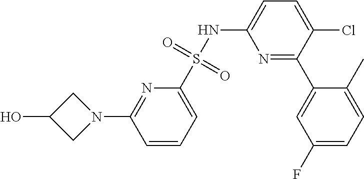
C1=CC=C(S(NC2=CC=C(Cl)C(C3=CC(F)=CC=C3C)=N2)(=O)=O)N=C1N1CC(O)C1
